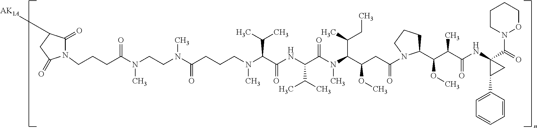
N1(CCCC(=O)N(CCN(C(CCCN(C(C(NC(C(N(C(C(CC(=O)N2C(C(C(C(NC3(C(N4OCCCC4)=O)C(C4=CC=CC=C4)C3)=O)C)OC)CCC2)OC)C(C)CC)C)=O)C(C)C)=O)C(C)C)C)=O)C)C)C(=O)C([AK1A])CC1=O
